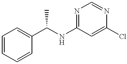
C1=CC=CC(C(NC2=NC=NC(Cl)=C2)C)=C1
